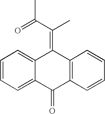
C1=CC=C2C(=C1)C(=C(C(C)=O)C)C1=C(C2=O)C=CC=C1
